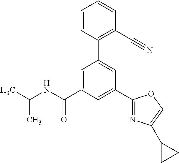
C(NC(C1=CC(C2=C(C#N)C=CC=C2)=CC(C2=NC(C3CC3)=CO2)=C1)=O)(C)C
